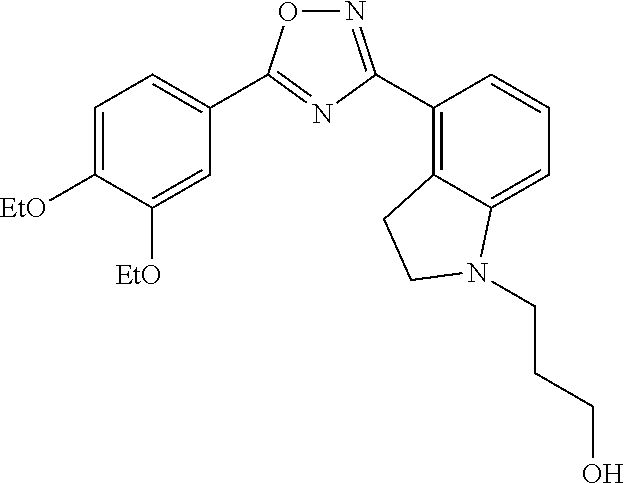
N1=C(C2=C3C(=CC=C2)N(CCCO)CC3)N=C(C2=CC=C([EtO])C([EtO])=C2)O1
